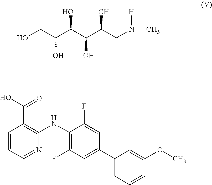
C1=CC=NC(NC2=C(F)C=C(C3=CC=CC(OC)=C3)C=C2F)=C1C(O)=O.OCC(C(C(C(CN([H])C)C)O)O)O
